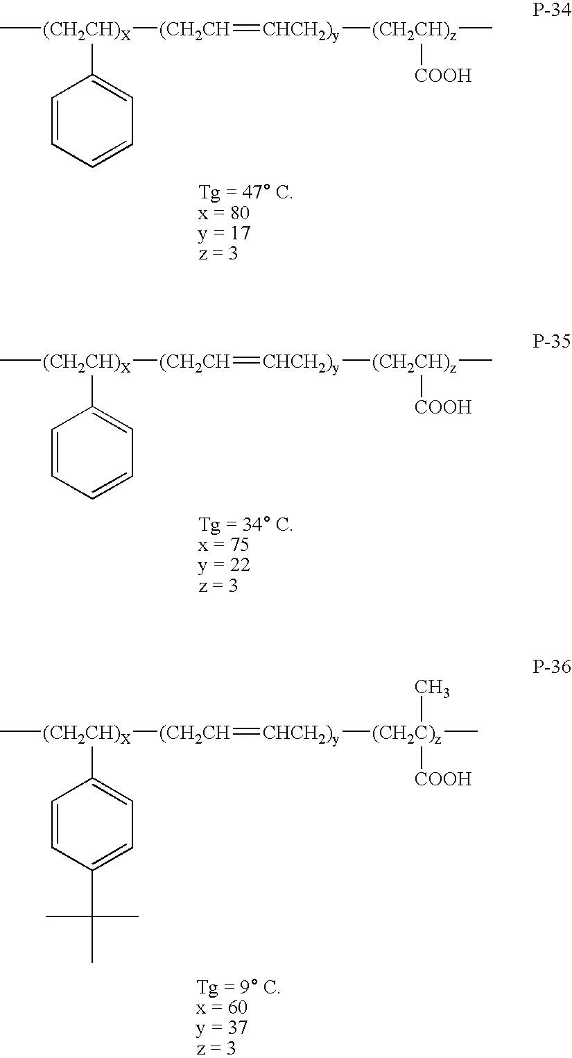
C[(CH2CH)X]([(CH2CH]=[CHCH2)y][(CH2CH)z](C)[COOH])C1=CC=CC=C1.C[(CH2CH)X]([(CH2CH]=[CHCH2)y][(CH2CH)z](C)[COOH])C1=CC=CC=C1.C[(CH2CH)X]([(CH2CH]=[CHCH2)y][(CH2C)z]([COOH])(C)C)C1=CC=C(C(C)(C)C)C=C1
